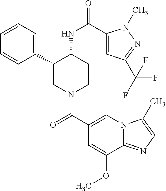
C1(C2CN(C(C3=CN4C(=NC=C4C)C(OC)=C3)=O)CCC2NC(=O)C2=CC(C(F)(F)F)=NN2C)=CC=CC=C1
